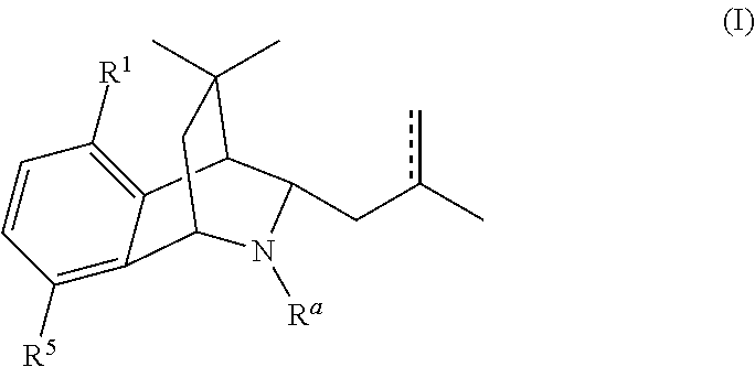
C12C3=C([R1])C=CC([R5])=C3C(CC1(C)C)N([Ra])C2Cc(C)c
